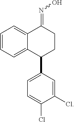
C1=C(Cl)C(Cl)=CC(C2CCC(=NO)C3=CC=CC=C23)=C1
